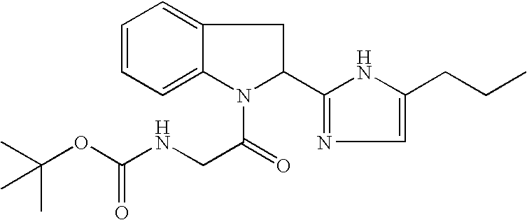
C1=CC=C2C(=C1)CC(C1=NC=C(CCC)N1)N2C(=O)CNC(OC(C)(C)C)=O
